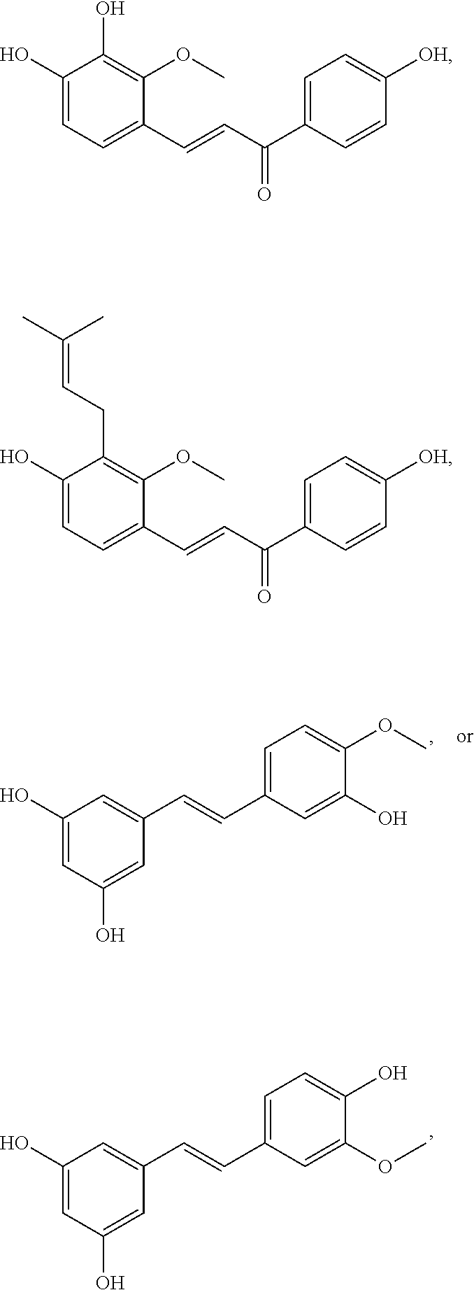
C1(O)=CC(O)=CC(C=CC2=CC=C(OC)C(O)=C2)=C1.C1(O)=CC(O)=CC(C=CC2=CC=C(O)C(OC)=C2)=C1.C1(O)=CC=C(C=CC(C2=CC=C([OH])C=C2)=O)C(OC)=C1O.C1(O)=CC=C(C=CC(C2=CC=C([OH])C=C2)=O)C(OC)=C1CC=C(C)C
